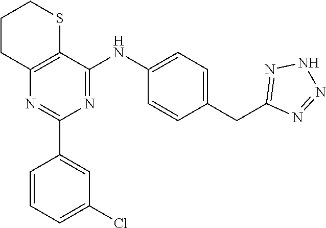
N1=C(NC2=CC=C(CC3=NNN=N3)C=C2)C2=C(N=C1C1=CC(Cl)=CC=C1)CCCS2
